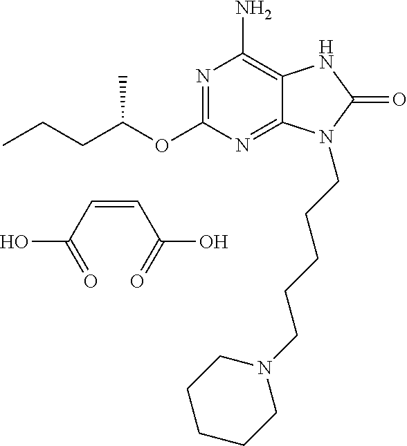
N1=C(OC(CCC)C)N=C2C(=C1N)NC(=O)N2CCCCCN1CCCCC1.C(=CC(=O)O)C(=O)O
